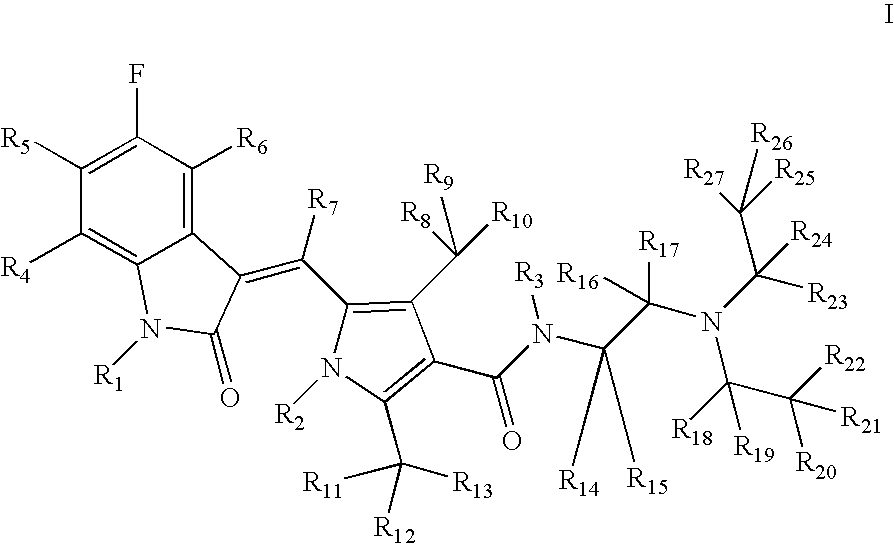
C1([R5])=C(F)C([R6])=C2C(=C1[R4])N([R1])C(=O)C2=C(C1=C(C([R10])([R8])[R9])C(C(N([R3])C(C(N(C([R23])([R24])C([R25])([R27])[R26])C([R18])(C([R22])([R20])[R21])[R19])([R17])[R16])([R14])[R15])=O)=C(C([R13])([R11])[R12])N1[R2])[R7]
